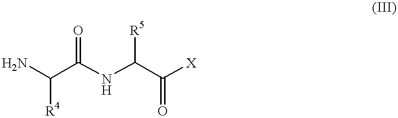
NC(C(NC(C([X])=O)[R5])=O)[R4]
